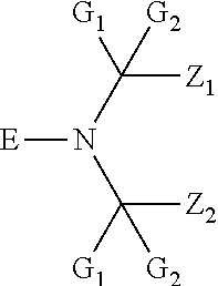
[E]N(C([Z1])([G1])[G2])C([Z2])([G1])[G2]
